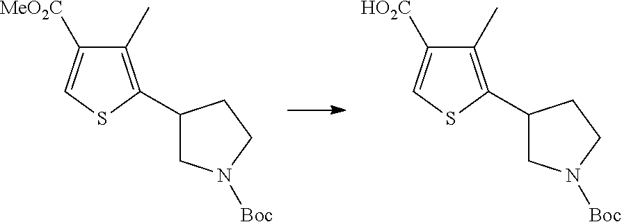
C1(C)=C(C2CN([Boc])CC2)SC=C1[MeO2C].C1(C)=C(C2CN([Boc])CC2)SC=C1[HO2C]
